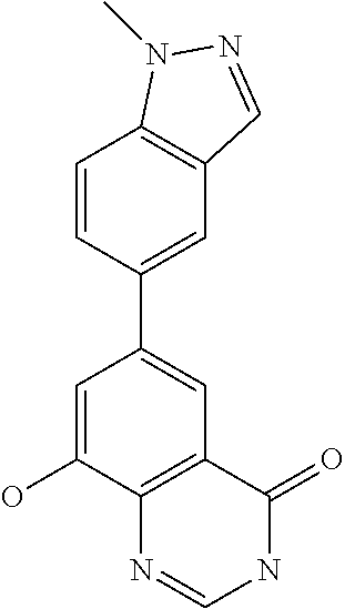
C1(C2=CC3=C(C(O)=C2)N=CNC3=O)=CC2=C(C=C1)N(C)N=C2
